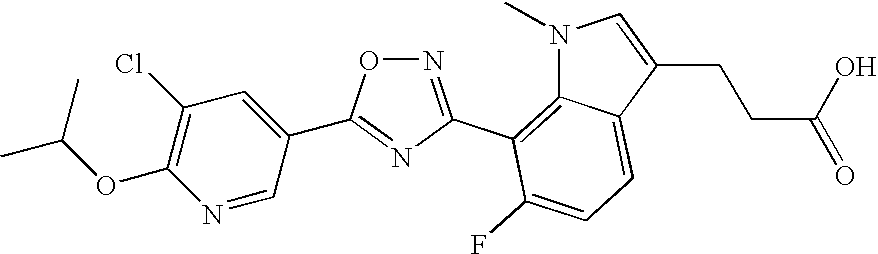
N1=CC(C2=NC(C3=C4C(=CC=C3F)C(CCC(=O)O)=CN4C)=NO2)=CC(Cl)=C1OC(C)C
